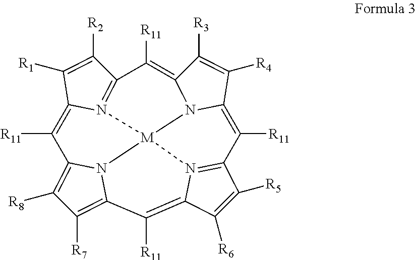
C1([R2])=C([R1])C2=C([R11])C3=C([R8])C([R7])=C4N3[M]35N2=C1C([R11])=C1C([R3])=C([R4])C(=C([R11])C2=N3C(=C4[R11])C([R6])=C2[R5])N15
